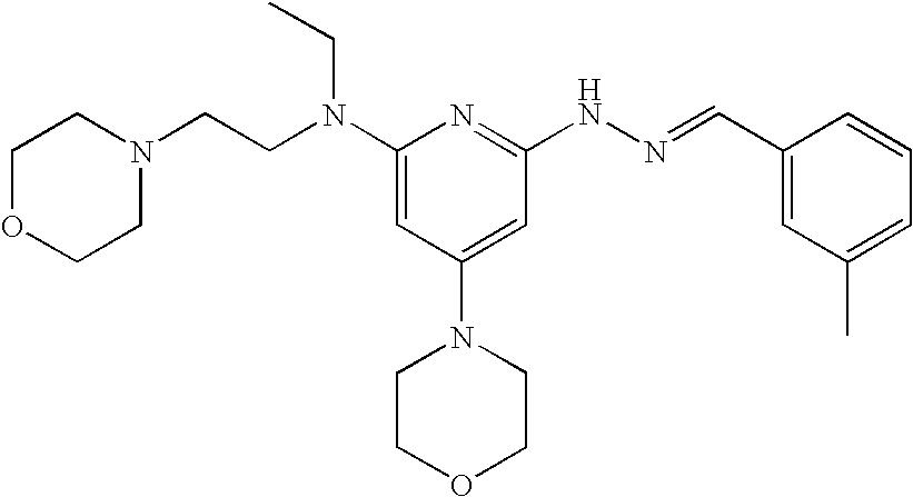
N1(CCN(C2=CC(N3CCOCC3)=CC(NN=CC3=CC(C)=CC=C3)=N2)CC)CCOCC1
